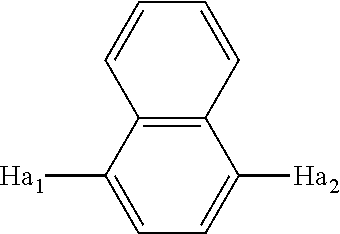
C1=C([Ha1])C2=C(C([Ha2])=C1)C=CC=C2
